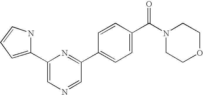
C1=C(C2=CC=CN2)N=C(C2=CC=C(C(N3CCOCC3)=O)C=C2)C=N1
